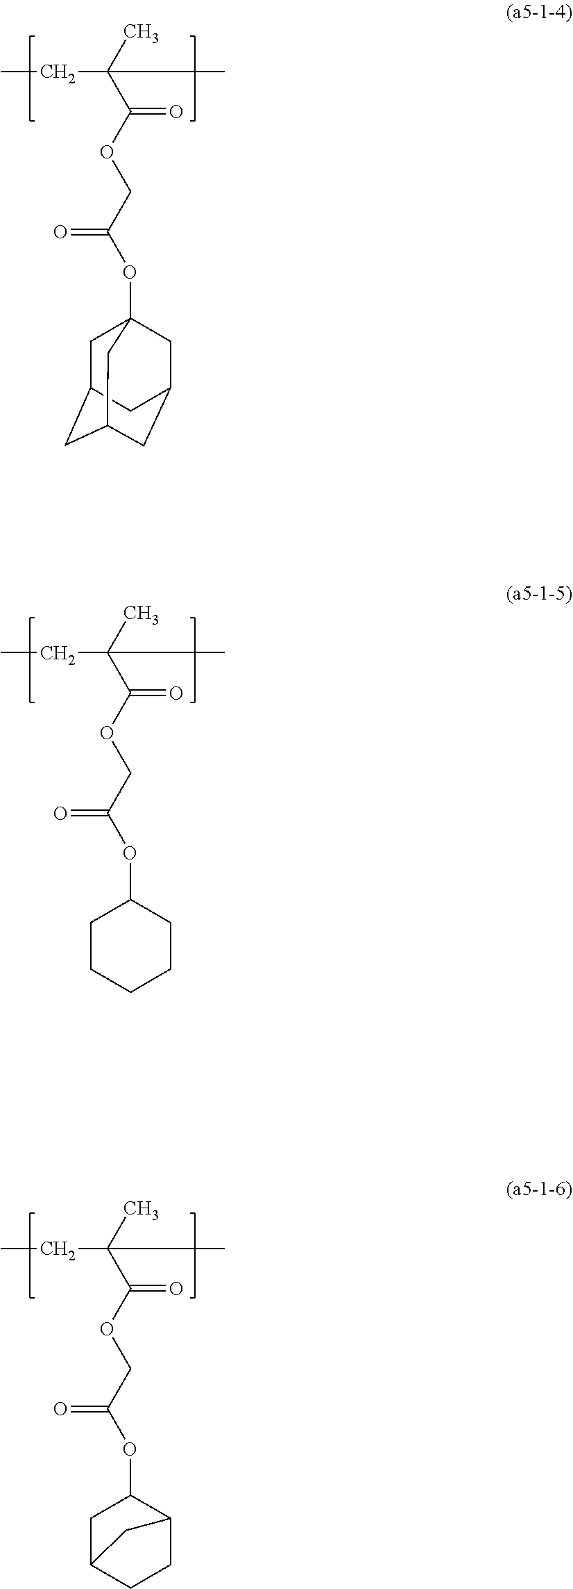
C1CCCCC1OC(COC(C(CC)(C)C)=O)=O.C1C2CCC(C2)C1OC(COC(C(CC)(C)C)=O)=O.CCC(C(OCC(OC12CC3CC(CC(C1)C3)C2)=O)=O)(C)C
